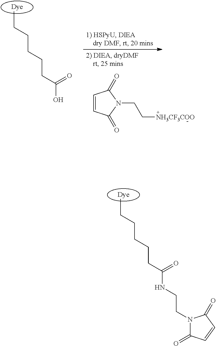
CCCCCCC(NCCN1C(=O)C=CC1=O)=O.CCCCCCC(O)=O.C1=CC(=O)N(CC[NH3CF3COO])C1=O
